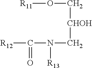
[R11]OC[CHOH]CN([R13])C(=O)[R12]
